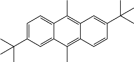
C1=C(C(C)(C)C)C=C2C(=C1)C(C)=C1C(=C2C)C=CC(C(C)(C)C)=C1
